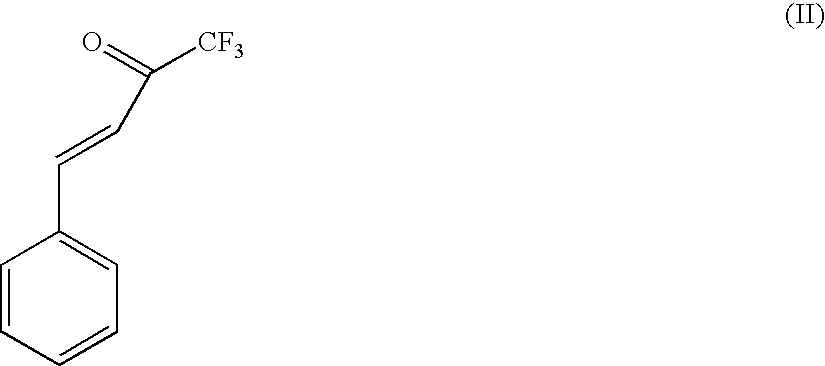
C1=CC=CC=C1C=CC(=O)[CF3]
